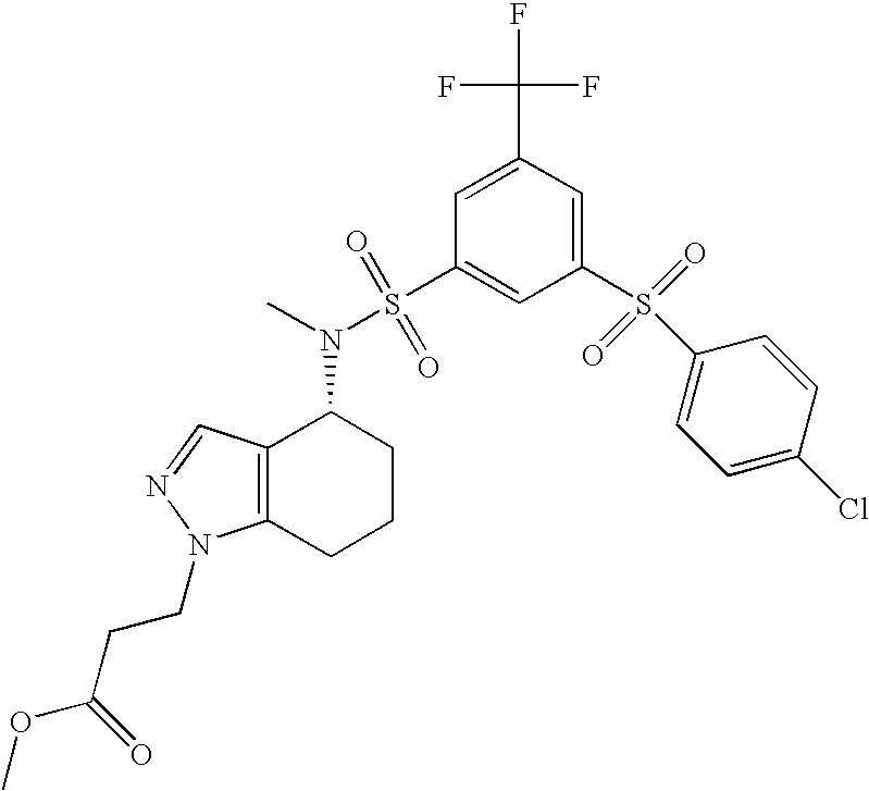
C1=C(C(F)(F)F)C=C(S(C2=CC=C(Cl)C=C2)(=O)=O)C=C1S(=O)(=O)N(C)C1C2=C(CCC1)N(CCC(OC)=O)N=C2
